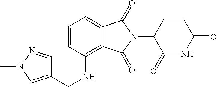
C1=C2C(=C(NCC3=CN(C)N=C3)C=C1)C(=O)N(C1C(=O)NC(=O)CC1)C2=O
